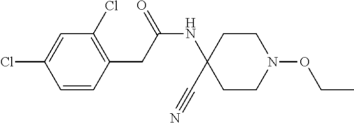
C1=CC(CC(NC2(C#N)CCN(OCC)CC2)=O)=C(Cl)C=C1Cl
